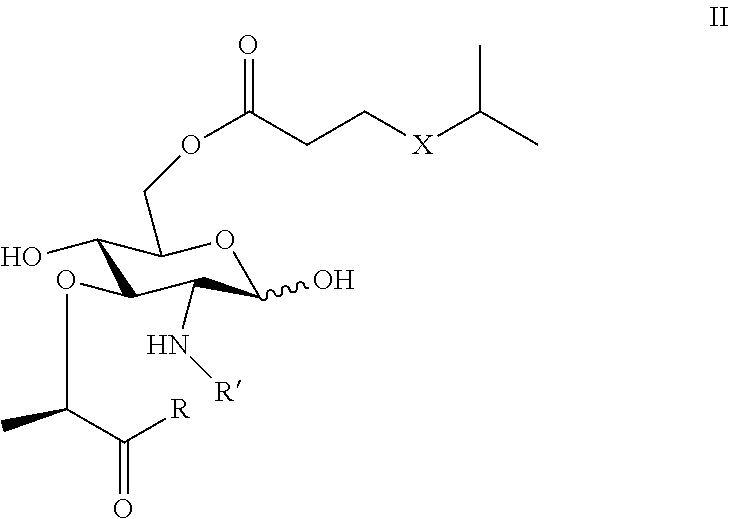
C1(O)OC(COC(CC[X]C(C)C)=O)C(O)C(OC(C([R])=O)C)C1N[R]
